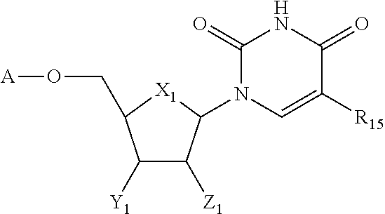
C1(=O)NC(=O)C([R15])=CN1C1C([Z1])C([Y1])C(CO[A])[X1]1
